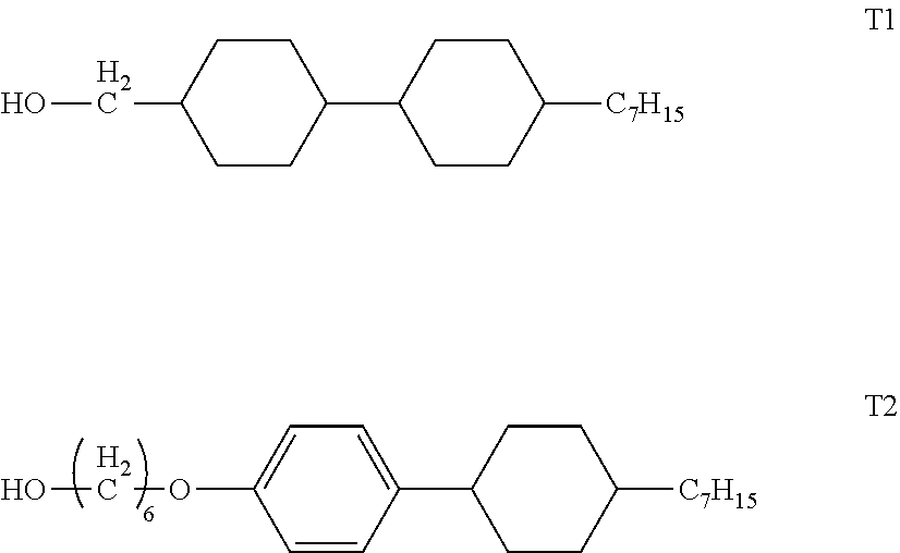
OCOC1=CC=C(C2CCC([C7H15])CC2)C=C1.OCC1CCC(C2CCC([C7H15])CC2)CC1
